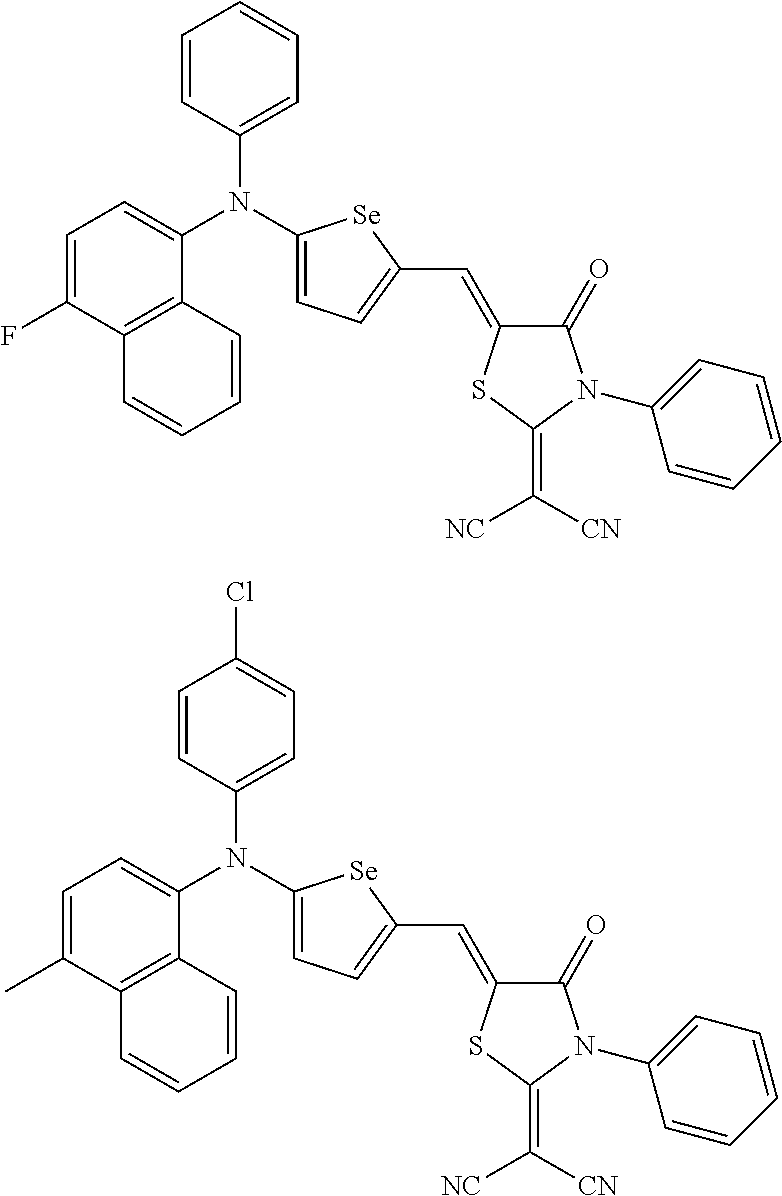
C1(N(C2=CC=C(F)C3=C2C=CC=C3)C2=CC=CC=C2)=CC=C(C=C2C(=O)N(C3=CC=CC=C3)C(=C([CN])[NC])S2)[Se]1.C1(N(C2=CC=C(C)C3=C2C=CC=C3)C2=CC=C(Cl)C=C2)=CC=C(C=C2C(=O)N(C3=CC=CC=C3)C(=C([CN])[NC])S2)[Se]1
